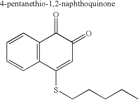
C1=CC2=C(C=C1)C(SCCCCC)=CC(=O)C2=O
